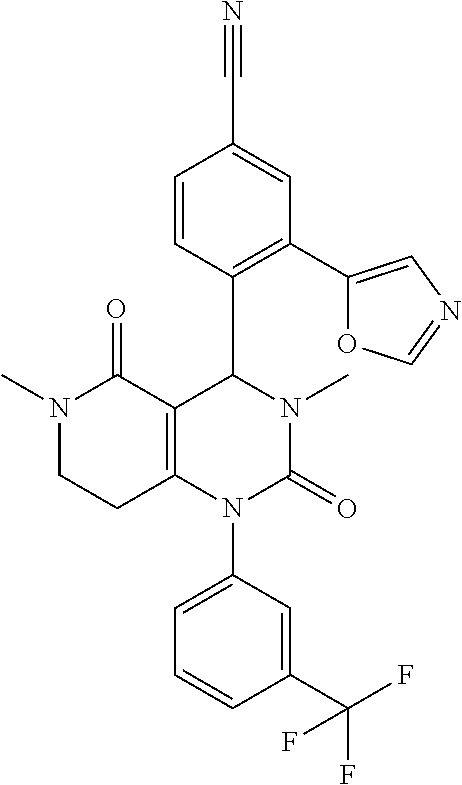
C1=CC(C2C3=C(N(C4=CC=CC(C(F)(F)F)=C4)C(=O)N2C)CCN(C)C3=O)=C(C2=CN=CO2)C=C1C#N
